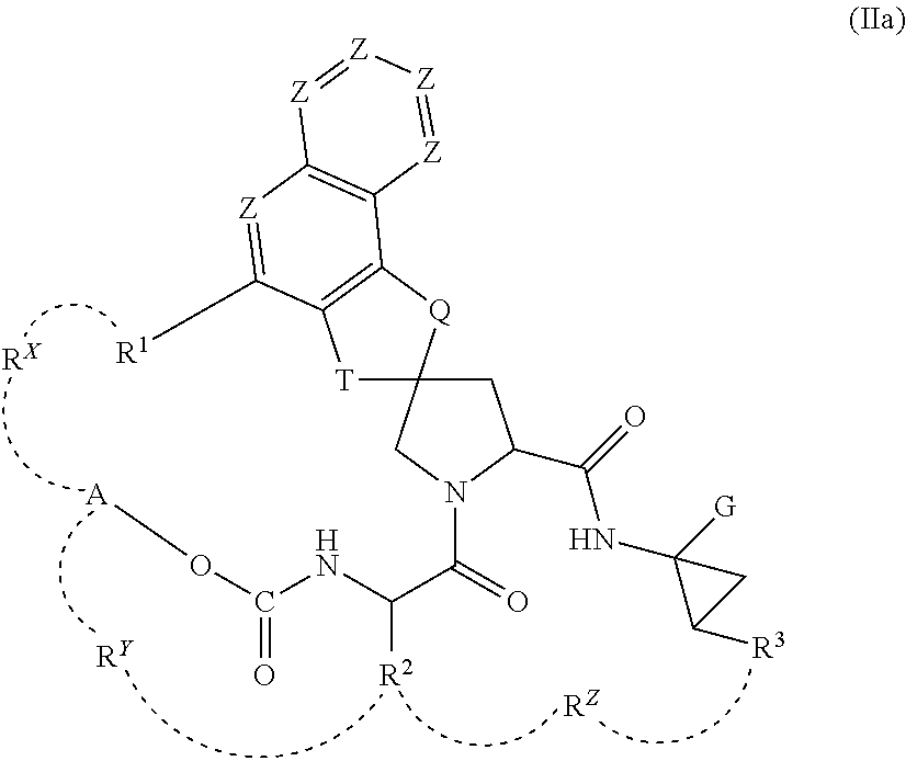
O(C(NC(C(=O)N1CC2(CC1C(NC1([G])C([R3])C1)=O)[T]C1=C([Q]2)C2=C([Z]=C1[R1])[Z]=[Z][Z]=[Z]2)[R2])=O)[A].[RX].[RY].[RZ]
